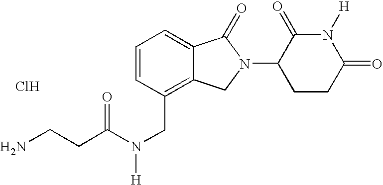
C(CC(N(CC1=C2C(=CC=C1)C(=O)N(C1CCC(=O)N([H])C1=O)C2)[H])=O)N.Cl
